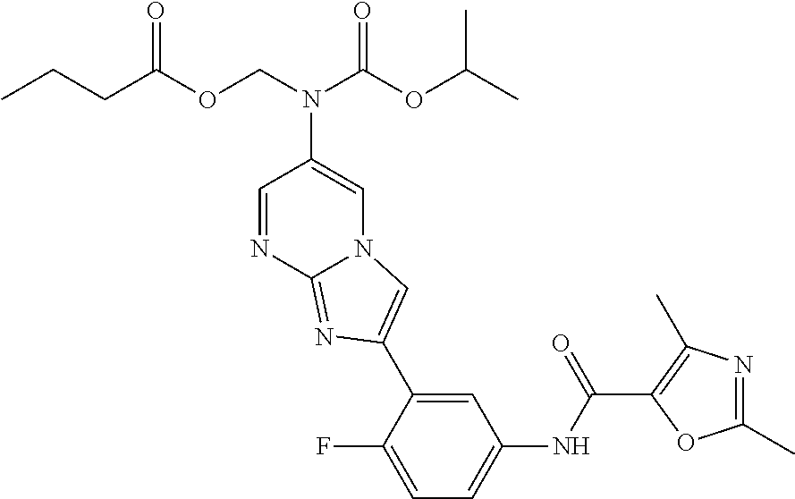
N1=C(C)OC(C(=O)NC2=CC=C(F)C(C3=CN4C=C(N(C(OC(C)C)=O)COC(CCC)=O)C=NC4=N3)=C2)=C1C
